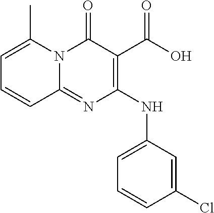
C1=C(C)N2C(=NC(NC3=CC=CC(Cl)=C3)=C(C(=O)O)C2=O)C=C1
